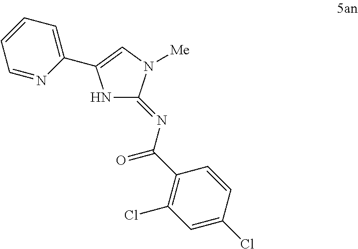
N1C(=NC(=O)C2=C(Cl)C=C(Cl)C=C2)N([Me])C=C1C1=CC=CC=N1
